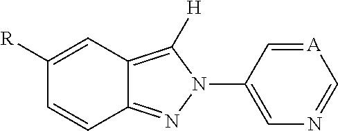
C1([R])=CC2=C([H])N(C3=CN=C[A]=C3)N=C2C=C1
